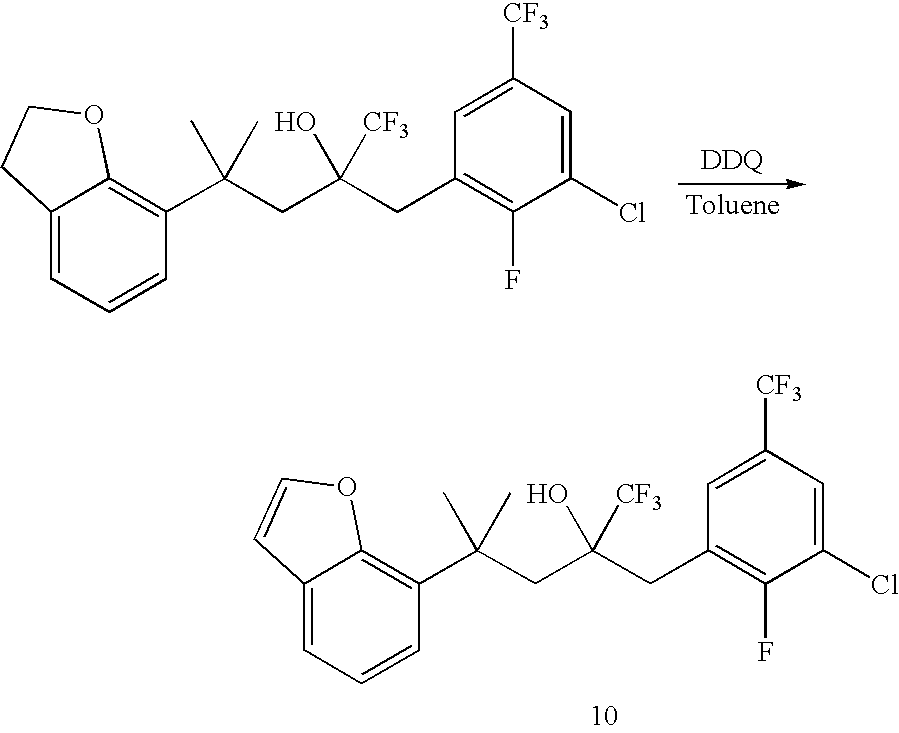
C12=CC=CC(C(CC(CC3=C(F)C(Cl)=CC([CF3])=C3)([CF3])O)(C)C)=C1OCC2.C12=CC=CC(C(CC(CC3=C(F)C(Cl)=CC([CF3])=C3)([CF3])O)(C)C)=C1OC=C2
